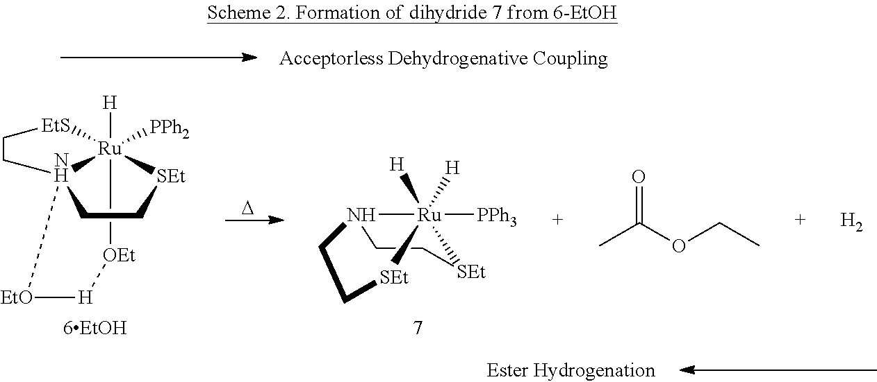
[H][Ru]123([PPh2])[OEt][H][EtO]N1(CC[SEt]2)CC[EtS]3.[D].C1CN2[Ru]([PPh3])([H])([H])([SEt]CC2)[SEt]1.O=C(OCC)C.[H2]
